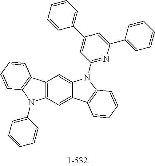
C12=C(C=C3C(=C1)N(C1=NC(C4=CC=CC=C4)=CC(C4=CC=CC=C4)=C1)C1=C3C=CC=C1)N(C1=CC=CC=C1)C1=C2C=CC=C1
